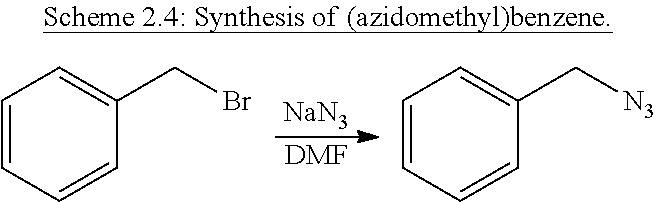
C1=CC=CC(CBr)=C1.C1=CC=CC(C[N3])=C1.[NaN3].[DMF]
